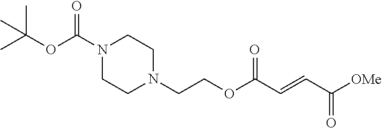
C(COC(C=CC([OMe])=O)=O)N1CCN(C(OC(C)(C)C)=O)CC1
